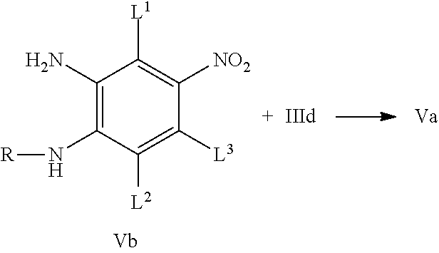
C1(N)=C(N[R])C([L2])=C([L3])C([NO2])=C1[L1]
